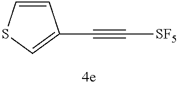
C1=CSC=C1C#C[SF5]
